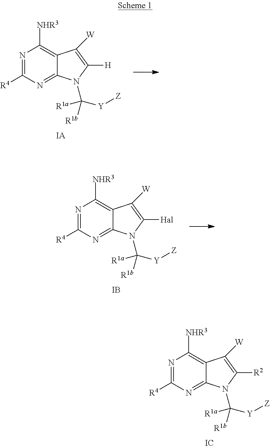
N1=C([R4])N=C2C(=C1[NHR3])C([W])=C([H])N2C([R1a])([R1b])[Y][Z].[IA].N1=C([R4])N=C2C(=C1[NHR3])C([W])=C([Hal])N2C([R1a])([R1b])[Y][Z].[IB].N1=C([R4])N=C2C(=C1[NHR3])C([W])=C([R2])N2C([R1a])([R1b])[Y][Z].[IC]
